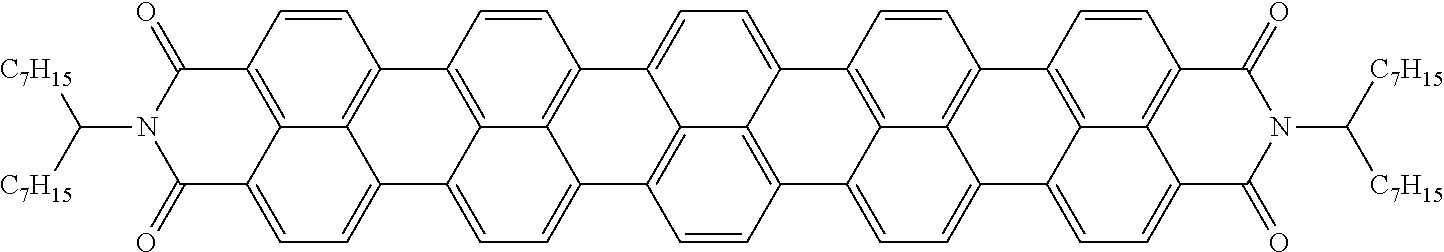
C1=CC2=C3C4=C1C1=C5C(=CC=C6C5=C(C=C1)C(=O)N(C([C7H15])[C7H15])C6=O)C4=CC=C3C1=C3C2=CC=C2C3=C(C=C1)C1=CC=C3C4=C(C=CC2=C41)C1=C2C4=C(C=C1)C(=O)N(C([C7H15])[C7H15])C(=O)C4=CC=C23
